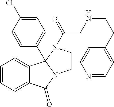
C1=CC=C2C(=C1)C(=O)N1CCN(C(=O)CNCCC3=CC=NC=C3)C21C1=CC=C(Cl)C=C1
